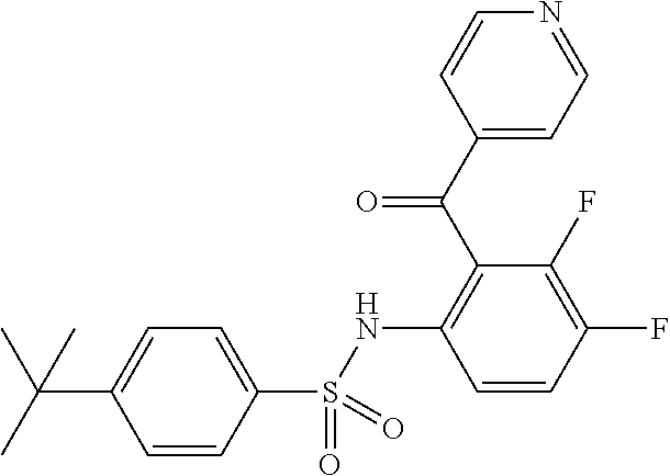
C(C1=CC=C(S(=O)(=O)NC2=C(C(=O)C3=CC=NC=C3)C(F)=C(F)C=C2)C=C1)(C)(C)C
